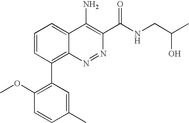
C1(C2=C3C(=CC=C2)C(N)=C(C(NCC(C)O)=O)N=N3)=C(OC)C=CC(C)=C1
